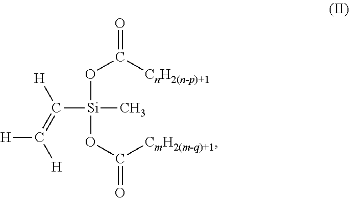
[H]C(=C([H])[Si](OC(=O)[CnH2(n-p)+1])(OC(=O)[CmH2(m-q)+1])C)[H]
